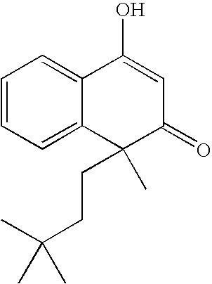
C1=CC=C2C(=C1)C(O)=CC(=O)C2(C)CCC(C)(C)C
